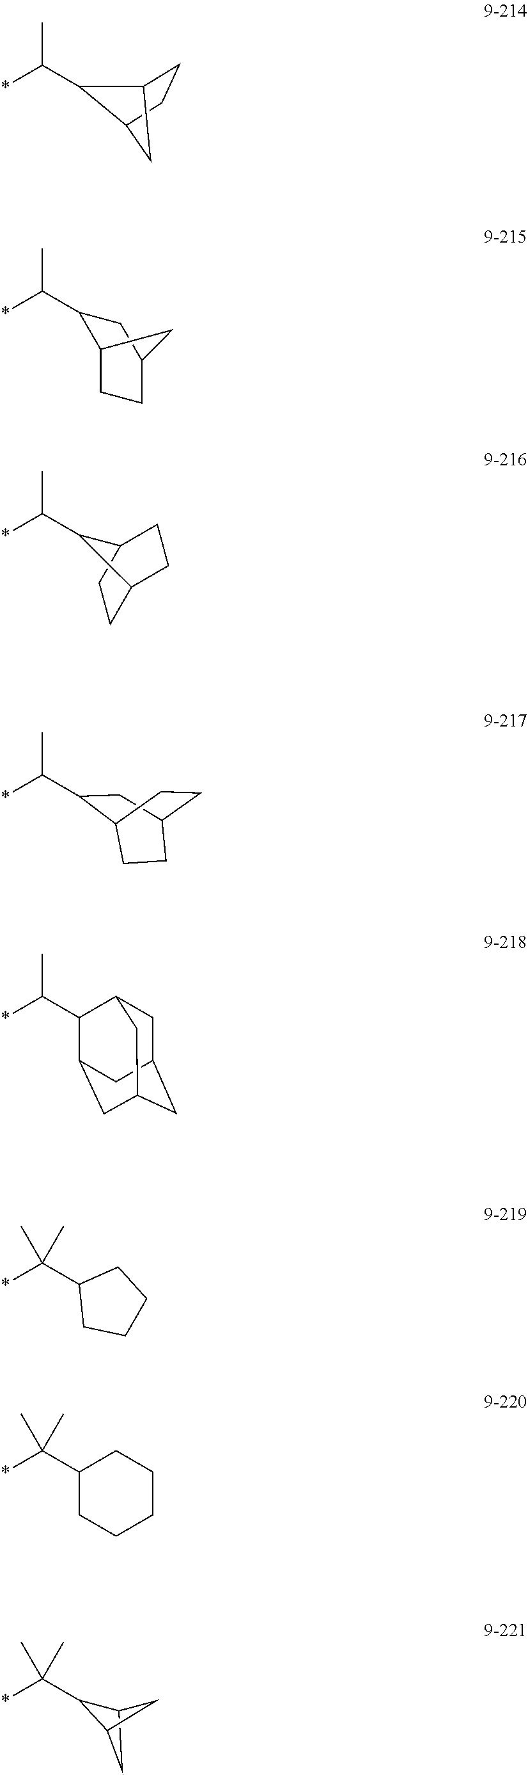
*C(C)(C)C1C2CC1C2.CC(*)C1C2CCC1C2.CC(*)C1C2CCC(C1)C2.CC(*)C1C2CCC1CC2.CC(*)C1CC2CCC1CC2.CC(*)C1C2CC3CC(CC1C3)C2.*C(C1CCCC1)(C)C.*C(C1CCCCC1)(C)C
